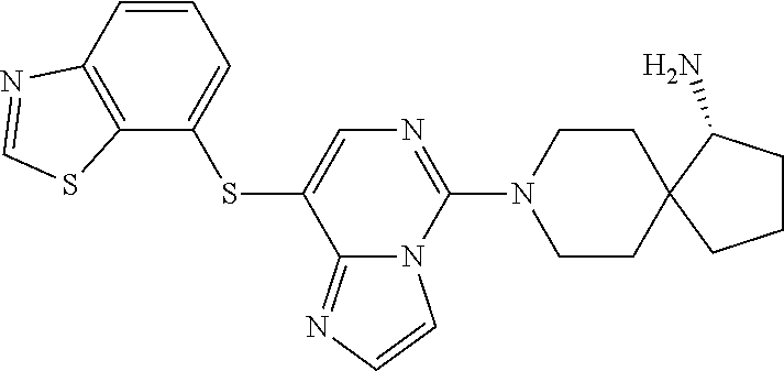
C1=CC2=C(C(SC3=CN=C(N4CCC5(CC4)CCCC5N)N4C3=NC=C4)=C1)SC=N2
